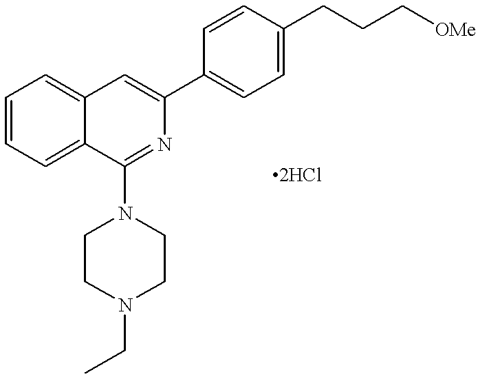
C12=CC=CC=C1C(N1CCN(CC)CC1)=NC(C1=CC=C(CCC[OMe])C=C1)=C2
